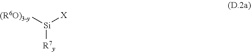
[R7y][Si]([(R6O)3-y])[X]
